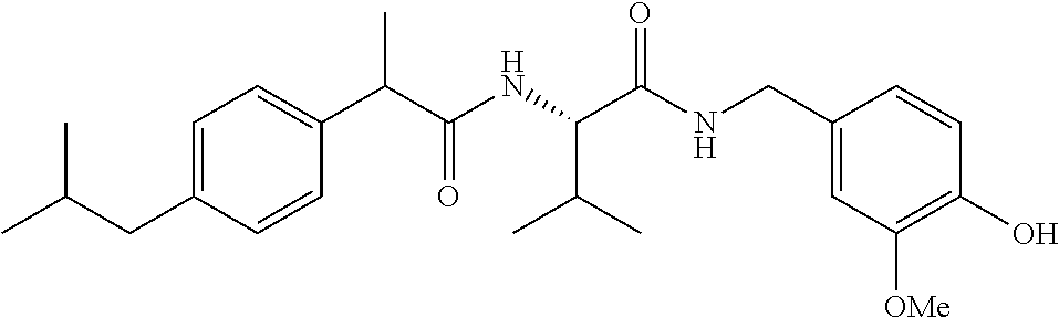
CC(CC1=CC=C(C(C(NC(C(NCC2=CC([OMe])=C(O)C=C2)=O)C(C)C)=O)C)C=C1)C
